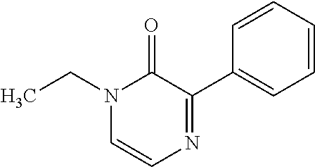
N1(CC)C=CN=C(C2=CC=CC=C2)C1=O
